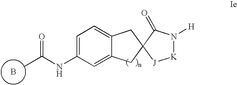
B.CC(NC1=CC=C2C(=C1)CC1(C2)[J][K]N([H])C1=O)=O
